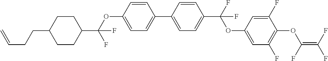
C1(C2=CC=C(OC(C3CCC(CCC=C)CC3)(F)F)C=C2)=CC=C(C(F)(OC2=CC(F)=C(OC(=C(F)F)F)C(F)=C2)F)C=C1
